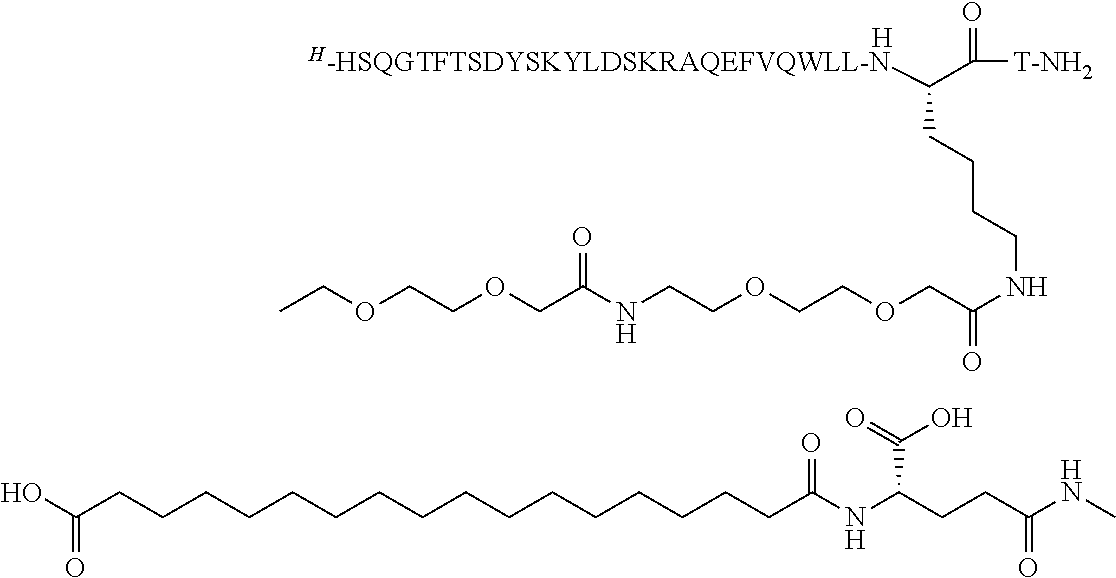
OC(CCCCCCCCCCCCCCCCC(NC(CCC(NC)=O)C(=O)O)=O)=O.C(CCNC(COCCOCCNC(COCCOCC)=O)=O)CC(C(=O)[T-NH2])[H-HSQGTFTSDYSKYLDSKRAQEFVQWLL-N].[H]
